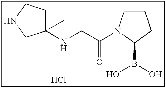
C1(NCC(N2CCCC2B(O)O)=O)(C)CCNC1.Cl
